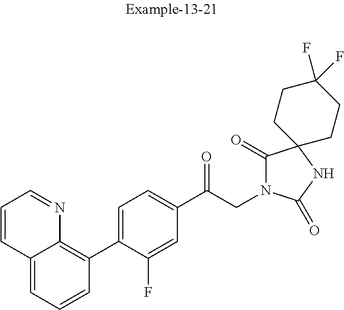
C12=CC=CC(C3=CC=C(C(CN4C(=O)C5(NC4=O)CCC(F)(F)CC5)=O)C=C3F)=C1N=CC=C2
